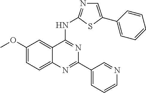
C1(OC)=CC=C2C(=C1)C(NC1=NC=C(C3=CC=CC=C3)S1)=NC(C1=CC=CN=C1)=N2
